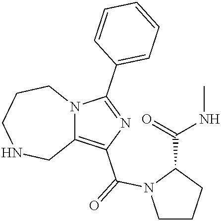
C12=C(C(=O)N3CCCC3C(NC)=O)N=C(C3=CC=CC=C3)N1CCCNC2
